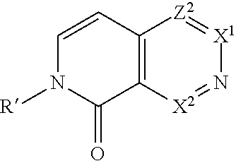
C12=C([X2]=N[X1]=[Z2]1)C(=O)N([R])C=C2
